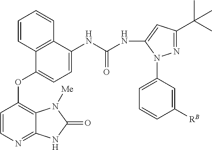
C1=CN=C2C(=C1OC1=CC=C(NC(=O)NC3=CC(C(C)(C)C)=NN3C3=CC=CC([RB])=C3)C3=C1C=CC=C3)N([Me])C(=O)N2
